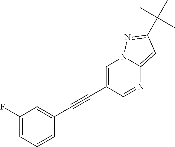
C1(F)=CC=CC(C#CC2=CN3C(=CC(C(C)(C)C)=N3)N=C2)=C1
